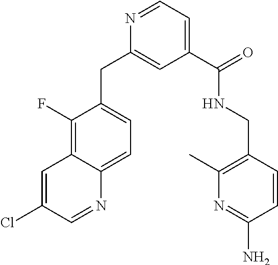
C1(C(=O)NCC2=C(C)N=C(N)C=C2)=CC=NC(CC2=CC=C3C(=C2F)C=C(Cl)C=N3)=C1
